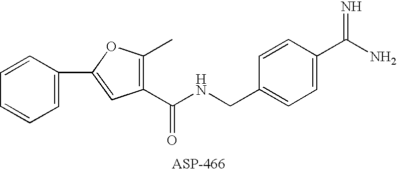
C1=C(C2=CC(C(NCC3=CC=C(C(N)=N)C=C3)=O)=C(C)O2)C=CC=C1
